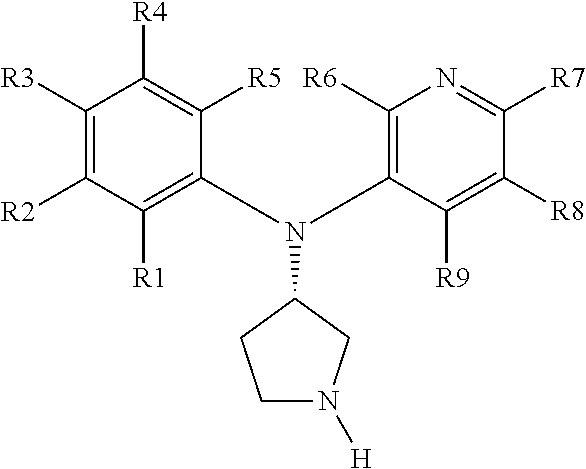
C1([R3])=C([R2])C([R1])=C(N(C2CN([H])CC2)C2=C([R6])N=C([R7])C([R8])=C2[R9])C([R5])=C1[R4]
